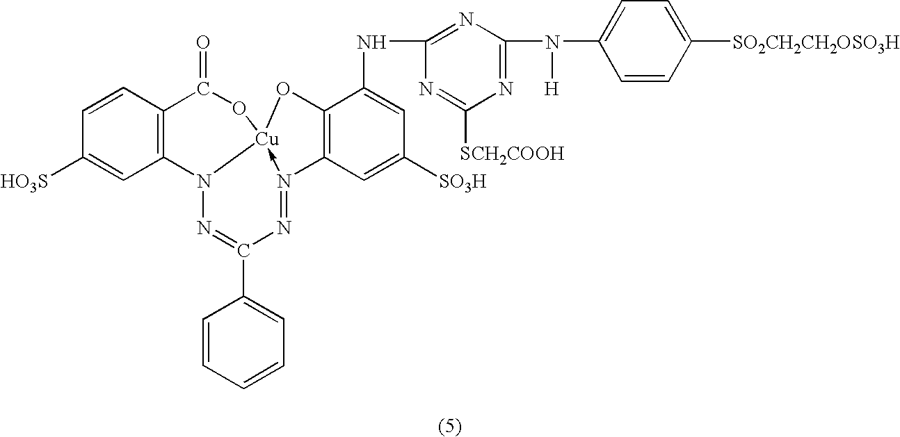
C1=CC2=C(C=C1[HO3S])N1N=C(C3=CC=CC=C3)N=N3->[Cu]1(OC2=O)OC1=C3C=C([SO3H])C=C1NC1=NC(N(C2=CC=C([SO2CH2CH2OSO3H])C=C2)[H])=NC([SCH2COOH])=N1
